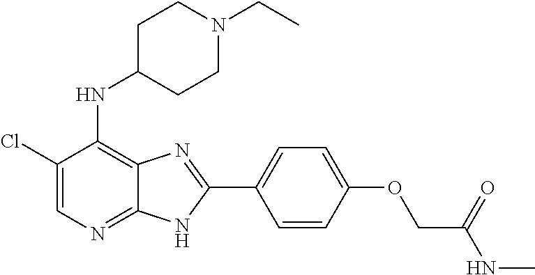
C1(Cl)=CN=C2C(=C1NC1CCN(CC)CC1)N=C(C1=CC=C(OCC(NC)=O)C=C1)N2
